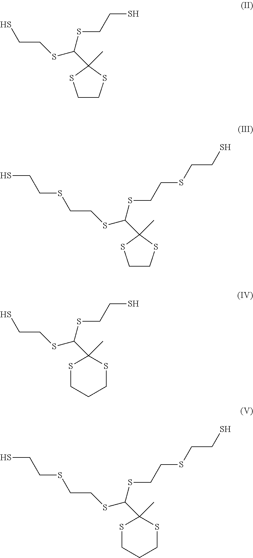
C1CSC(C)(C(SCCS)SCCS)S1.C1CSC(C)(C(SCCSCCS)SCCSCCS)S1.C1(C)(C(SCCS)SCCS)SCCCS1.C1(C)(C(SCCSCCS)SCCSCCS)SCCCS1
